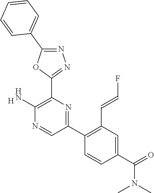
[H].C1(N)=C(C2=NN=C(C3=CC=CC=C3)O2)N=C(C2=C(C=CF)C=C(C(=O)N(C)C)C=C2)C=N1
